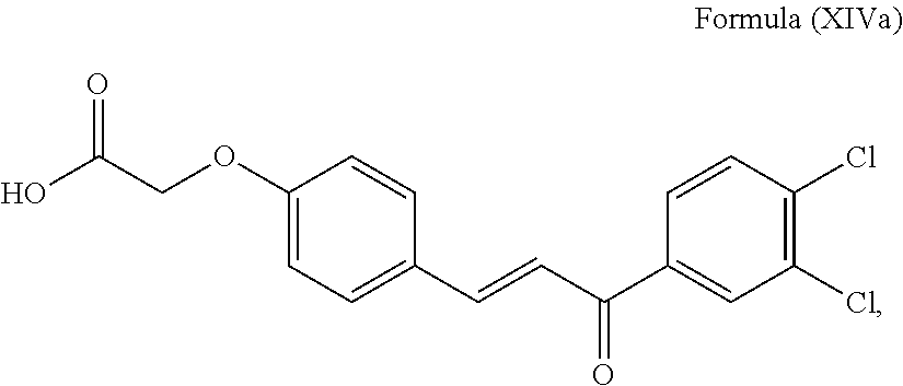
C(OC1=CC=C(C=CC(C2=CC(Cl)=C(Cl)C=C2)=O)C=C1)C(O)=O
